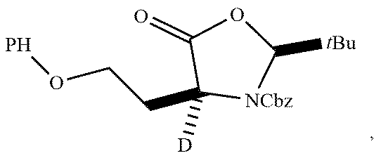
C1(=O)C([D])(CCOP)[NCbz]C([tBu])O1
